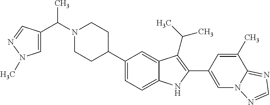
N1(C(C2=CN(C)N=C2)C)CCC(C2=CC=C3C(=C2)C(C(C)C)=C(C2=CN4C(=NC=N4)C(C)=C2)N3)CC1
